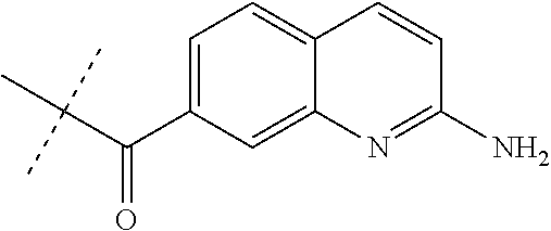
C(C(C1=CC=C2C(=C1)N=C(N)C=C2)=O)(C)(C)C
